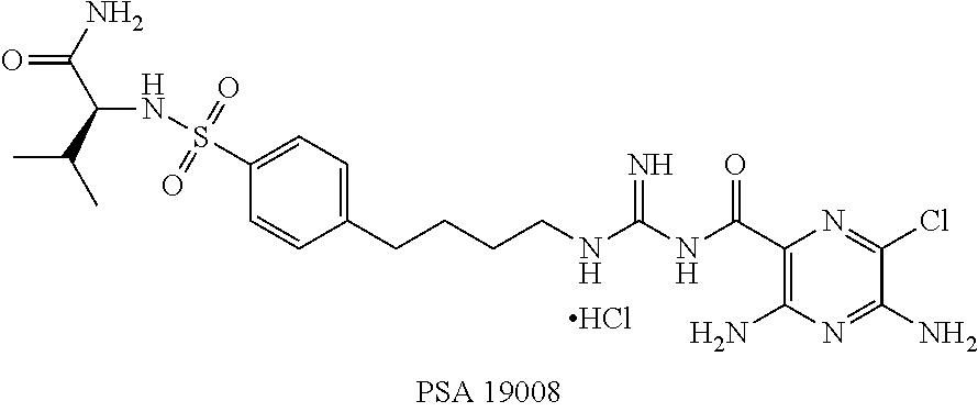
O=C(N)C(C(C)C)NS(C1=CC=C(CCCCNC(NC(=O)C2=C(N)N=C(N)C(Cl)=N2)=N)C=C1)(=O)=O.Cl
